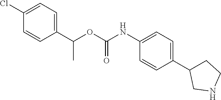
C1(Cl)=CC=C(C(OC(NC2=CC=C(C3CCNC3)C=C2)=O)C)C=C1
